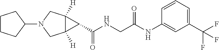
C1(N2CC3([H])C([H])(C2)C3C(NCC(NC2=CC(C(F)(F)F)=CC=C2)=O)=O)CCCC1
